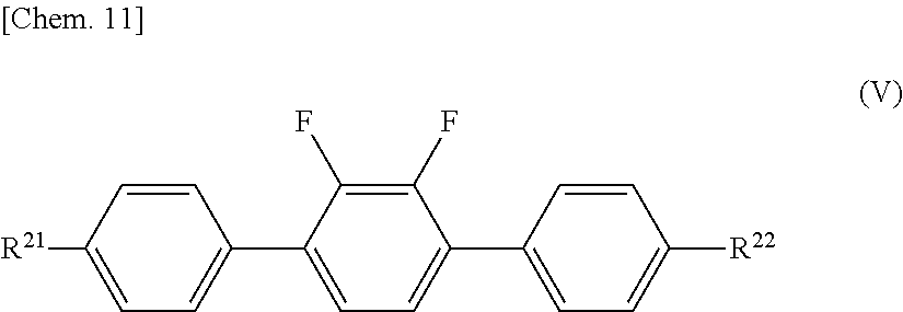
[R21]C1=CC=C(C2=CC=C(C3=CC=C([R22])C=C3)C(F)=C2F)C=C1
